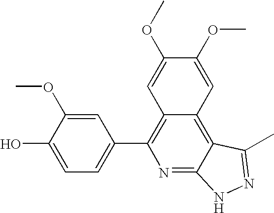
C1=C(O)C(OC)=CC(C2=C3C(=C4C(=N2)NN=C4C)C=C(OC)C(OC)=C3)=C1
